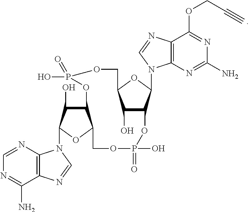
C12=C(N=CN=C1N)N(C1C(O)C3C(O1)COP(=O)(O)OC1C(O)C(OC1N1C4=C(C(OCC#C)=NC(N)=N4)N=C1)COP(=O)(O)O3)C=N2
